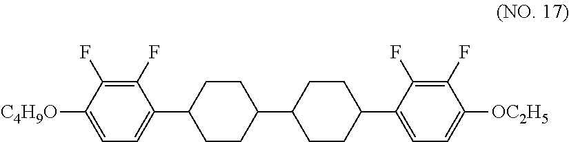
C1=C([C4H9O])C(F)=C(F)C(C2CCC(C3CCC(C4=CC=C([OC2H5])C(F)=C4F)CC3)CC2)=C1
